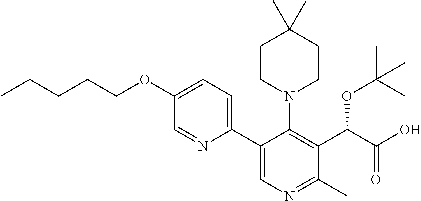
C(CCOC1=CC=C(C2=CN=C(C)C(C(C(O)=O)OC(C)(C)C)=C2N2CCC(C)(C)CC2)N=C1)CC
